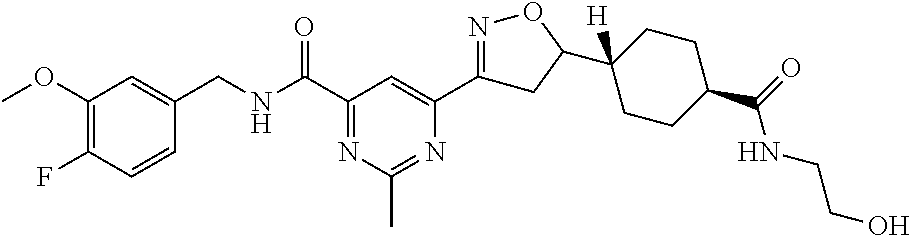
C1(OC)=C(F)C=CC(CNC(C2=NC(C)=NC(C3=NOC(C4([H])CCC(C(=O)NCCO)CC4)C3)=C2)=O)=C1
